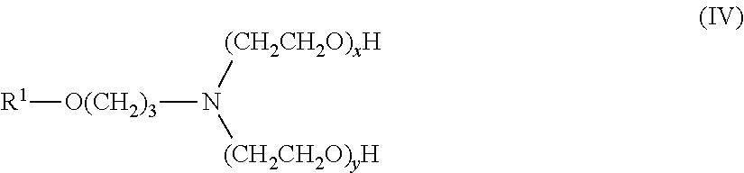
[O(CH2)3]([R1])N([(CH2CH2O)xH])[(CH2CH2O)yH]
